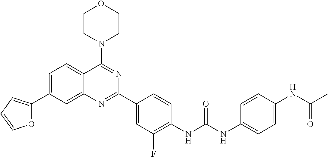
C1=C(C2=CC=CO2)C=C2C(=C1)C(N1CCOCC1)=NC(C1=CC(F)=C(NC(NC3=CC=C(NC(C)=O)C=C3)=O)C=C1)=N2
